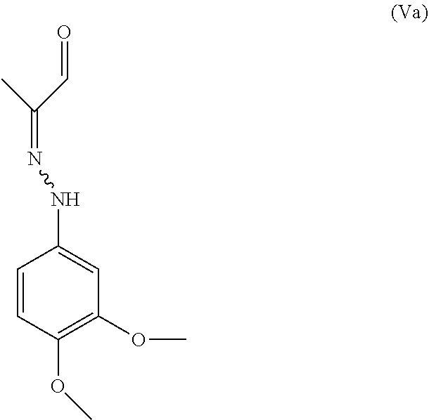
CC(C=O)=NNC1=CC(OC)=C(OC)C=C1
